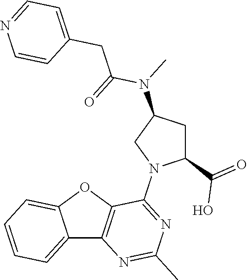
C12=CC=CC=C1OC1=C2N=C(C)N=C1N1C(C(=O)O)CC(N(C)C(=O)CC2=CC=NC=C2)C1
